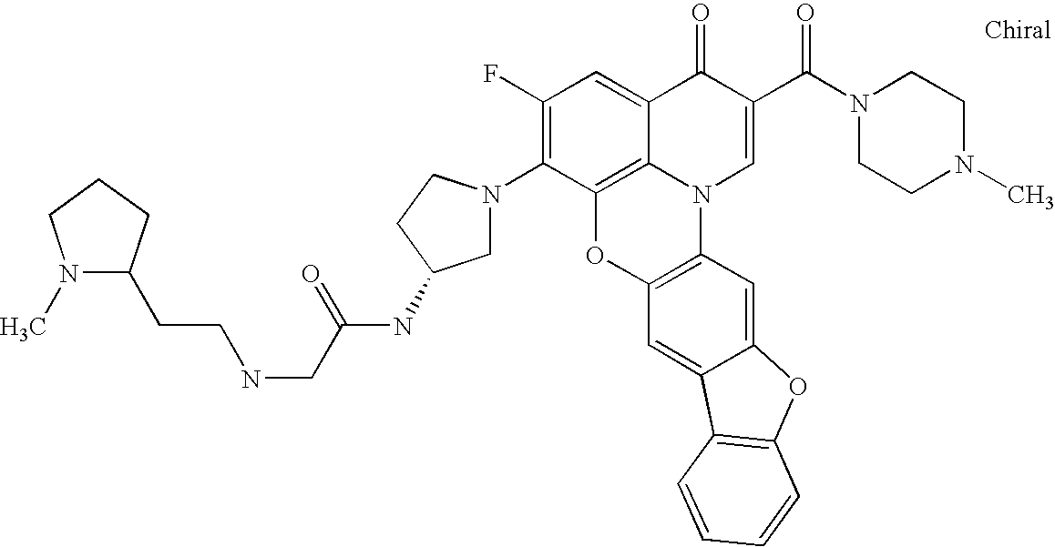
C1(F)=C(N2CC(NC(=O)CNCCC3N(C)CCC3)CC2)C2=C3C(=C1)C(=O)C(C(=O)N1CCN(C)CC1)=CN3C1=C(O2)C=C2C(=C1)OC1=C2C=CC=C1
